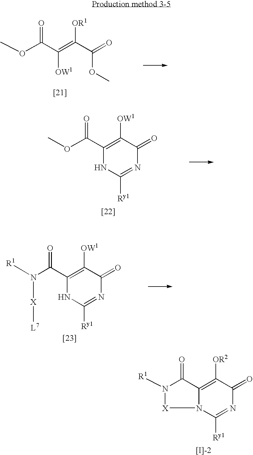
C1(C(OC)=O)=C([OW1])C(=O)N=C([Ry1])N1.C([OW1])(=C(C(OC)=O)[OR1])C(OC)=O.C1(C(N([R1])[X][L7])=O)=C([OW1])C(=O)N=C([Ry1])N1.C12=C([OR2])C(=O)N=C([Ry1])N1[X]N([R1])C2=O
